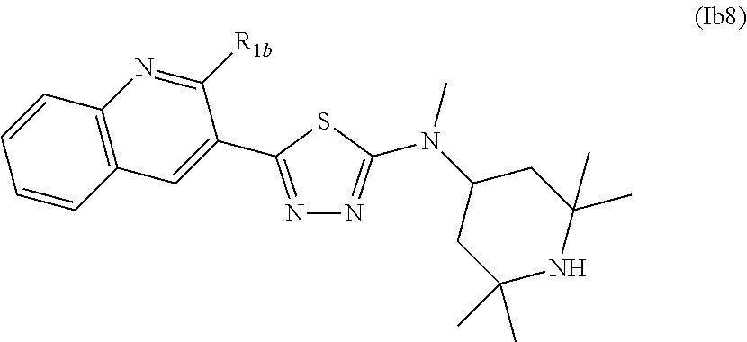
N1=C(C2=CC3=C(N=C2[R1b])C=CC=C3)SC(N(C2CC(C)(C)NC(C)(C)C2)C)=N1
